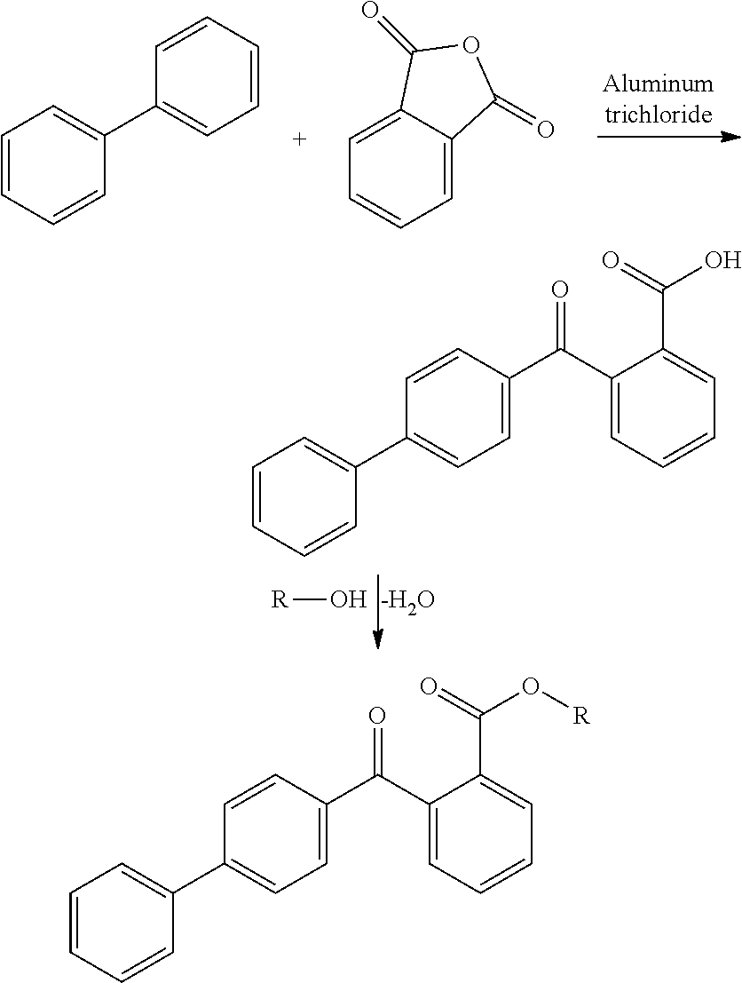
[-H2O].O[R].C1=CC(C(C2=CC=CC=C2C(O)=O)=O)=CC=C1C1=CC=CC=C1.C1=CC(C(C2=CC=CC=C2C(O[R])=O)=O)=CC=C1C1=CC=CC=C1.C1=CC=CC=C1C1=CC=CC=C1.C1=C2C(=CC=C1)C(=O)OC2=O
